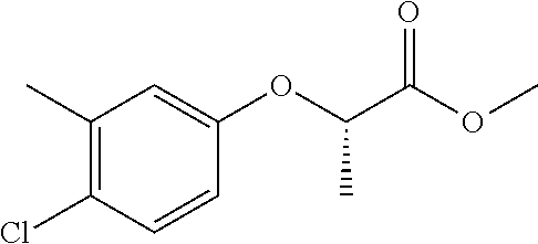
C1(Cl)=C(C)C=C(OC(C(OC)=O)C)C=C1
